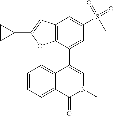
C12=C(C=C(S(=O)(=O)C)C=C1C1=CN(C)C(=O)C3=CC=CC=C13)C=C(C1CC1)O2
